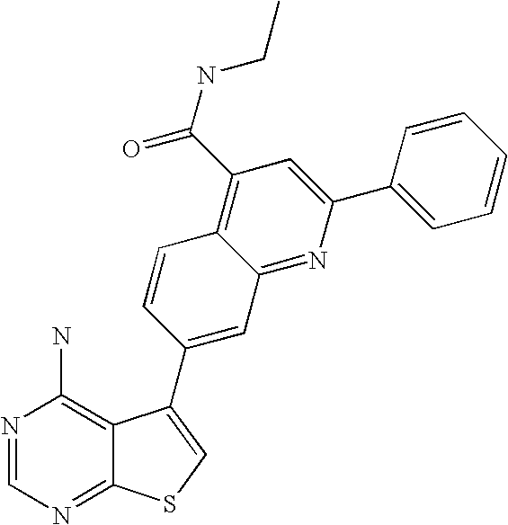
C1=C(C2=CC(C(NCC)=O)=C3C(=N2)C=C(C2=CSC4=NC=NC(N)=C42)C=C3)C=CC=C1
